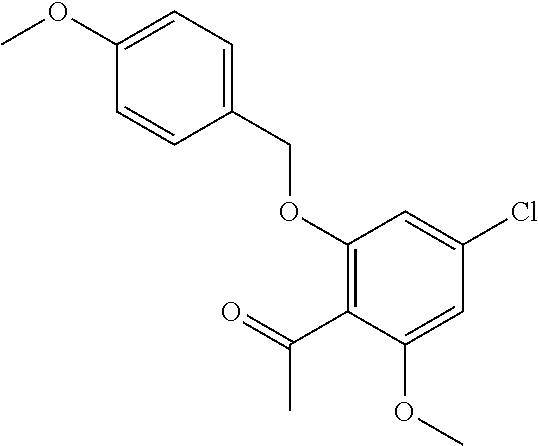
C1(COC2=C(C(C)=O)C(OC)=CC(Cl)=C2)=CC=C(OC)C=C1
